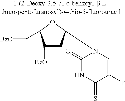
C1([BzO])CC(N2C(=O)NC(=S)C(F)=C2)OC1C[BzO]
